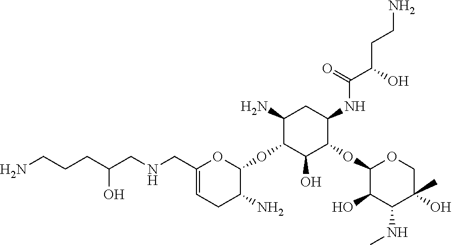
C1(CNCC(O)CCCN)=CCC(N)C(OC2C(O)C(OC3C(O)C(NC)C(O)(C)CO3)C(NC(C(O)CCN)=O)CC2N)O1
